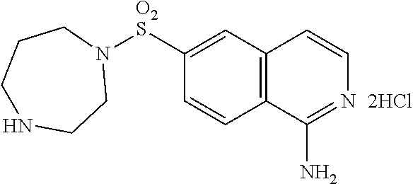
C1([O2S]N2CCCNCC2)=CC2=C(C=C1)C(N)=NC=C2
